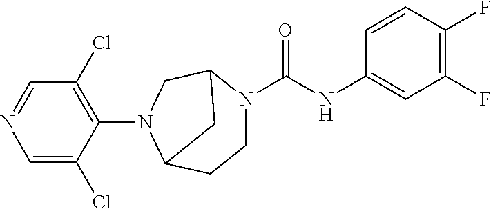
C1=NC=C(Cl)C(N2C3CCN(C(=O)NC4=CC(F)=C(F)C=C4)C(C2)C3)=C1Cl
